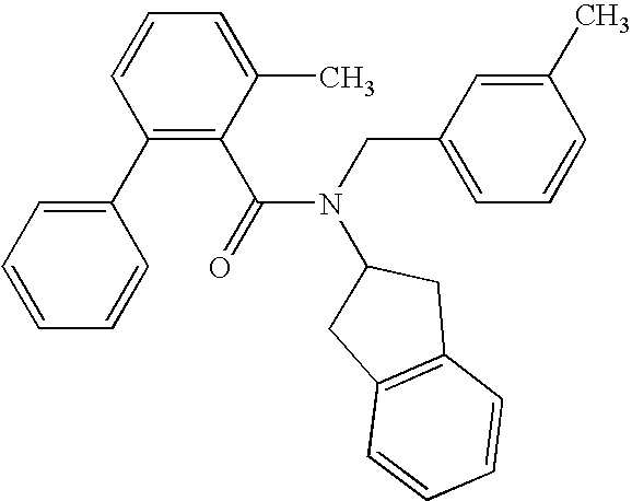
C1(C2=CC=CC=C2)=C(C(N(CC2=CC=CC(C)=C2)C2CC3=C(C2)C=CC=C3)=O)C(C)=CC=C1
